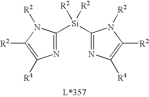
C1([Si]([R2])([R2])C2=NC([R4])=C([R2])N2[R2])=NC([R4])=C([R2])N1[R2]
